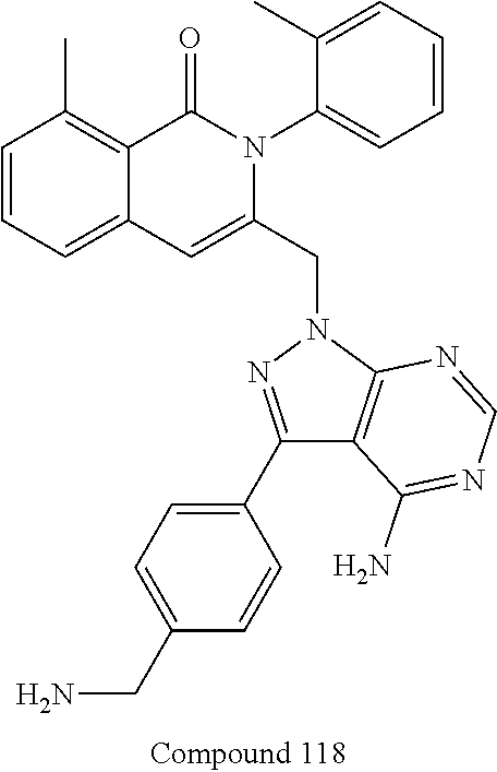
C1=CC=C2C(=C1C)C(=O)N(C1=CC=CC=C1C)C(CN1N=C(C3=CC=C(CN)C=C3)C3=C1N=CN=C3N)=C2
